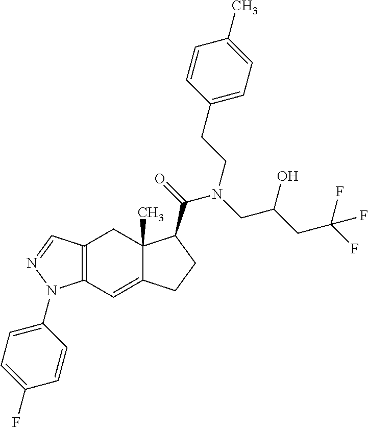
C12=C(C=C3C(C)(C1)C(C(=O)N(CC(CC(F)(F)F)O)CCC1=CC=C(C)C=C1)CC3)N(C1=CC=C(F)C=C1)N=C2
